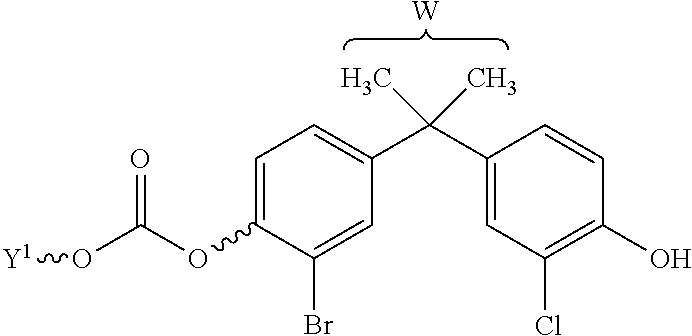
C1=C(OC(O[Y1])=O)C(Br)=CC(C(C2=CC(Cl)=C(O)C=C2)(C)C)=C1.[W]
